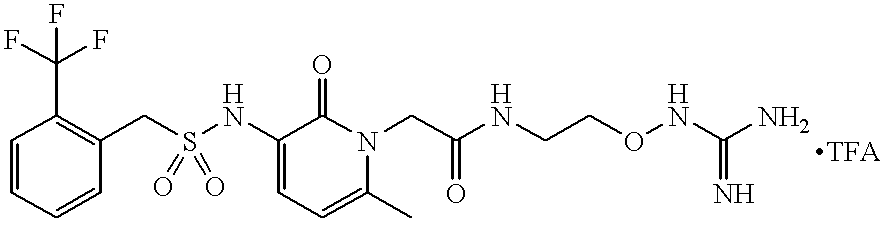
C1=CC(C(F)(F)F)=C(CS(NC2=CC=C(C)N(CC(NCCONC(N)=N)=O)C2=O)(=O)=O)C=C1
